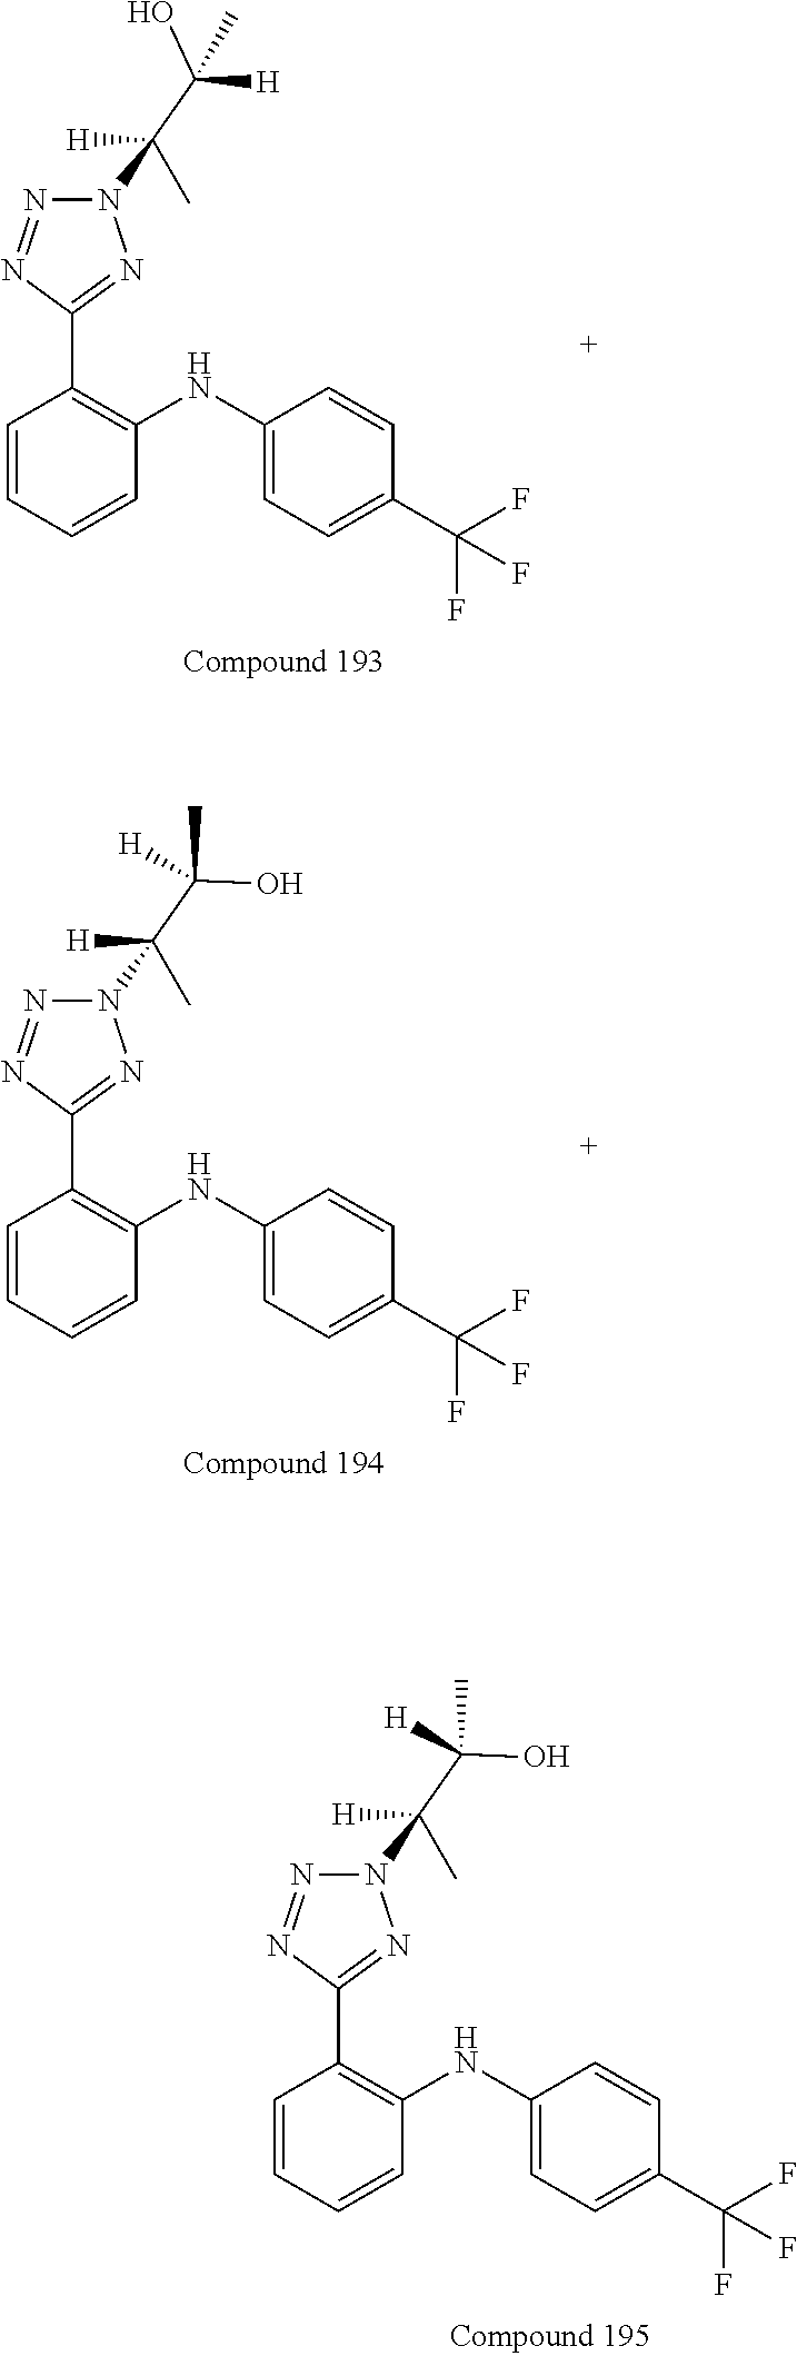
C1=CC=CC(NC2=CC=C(C(F)(F)F)C=C2)=C1C1=NN(C([H])(C(O)([H])C)C)N=N1.C1=CC=CC(NC2=CC=C(C(F)(F)F)C=C2)=C1C1=NN(C([H])(C(O)(C)[H])C)N=N1.C1=CC=CC(NC2=CC=C(C(F)(F)F)C=C2)=C1C1=NN(C([H])(C(O)(C)[H])C)N=N1
